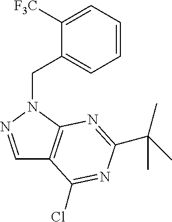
C1=CC=C([F3C])C(CN2C3=C(C=N2)C(Cl)=NC(C(C)(C)C)=N3)=C1
